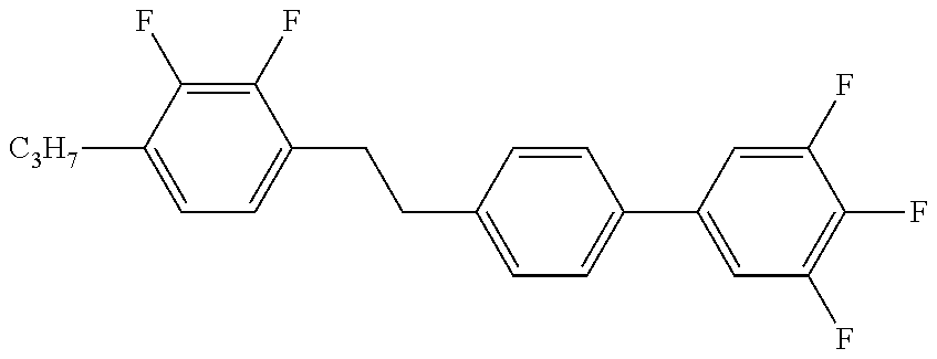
C1=C([C3H7])C(F)=C(F)C(CCC2=CC=C(C3=CC(F)=C(F)C(F)=C3)C=C2)=C1
